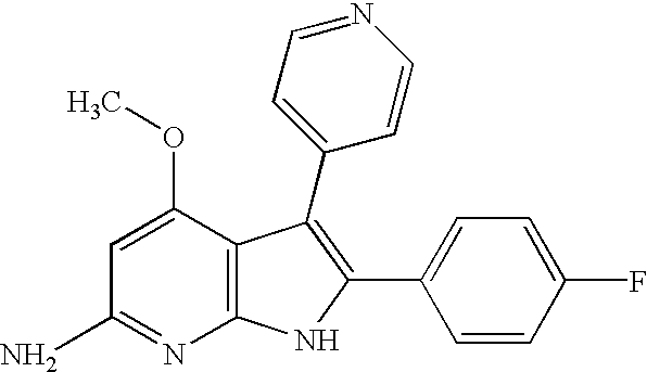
C1(OC)=CC(N)=NC2=C1C(C1=CC=NC=C1)=C(C1=CC=C(F)C=C1)N2
